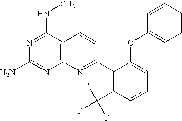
N1=C(NC)C2=C(N=C1N)N=C(C1=C(C(F)(F)F)C=CC=C1OC1=CC=CC=C1)C=C2
